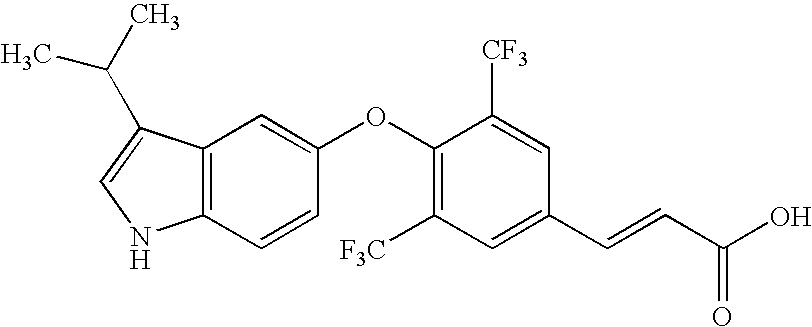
C12=C(C(C(C)C)=CN1)C=C(OC1=C([F3C])C=C(C=CC(O)=O)C=C1[CF3])C=C2
